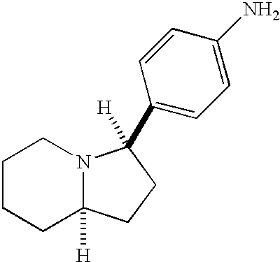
C1CCC2([H])N(C1)C(C1=CC=C(N)C=C1)([H])CC2
